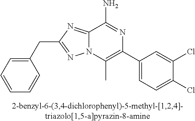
C12=NC(CC3=CC=CC=C3)=NN1C(C)=C(C1=CC=C(Cl)C(Cl)=C1)N=C2N
